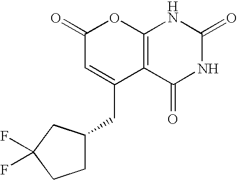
C1(=O)C=C(CC2CCC(F)(F)C2)C2=C(O1)NC(=O)NC2=O
